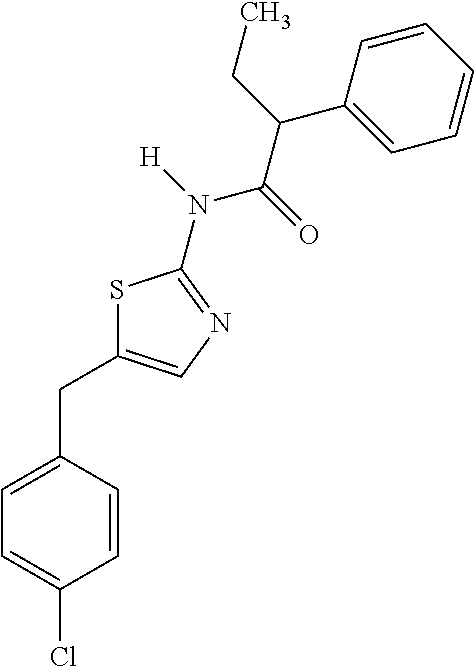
S1C(CC2=CC=C(Cl)C=C2)=CN=C1N([H])C(=O)C(CC)C1=CC=CC=C1
